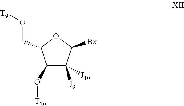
C1(O[T10])C([J10])([J9])C([Bx])OC1CO[T9]
